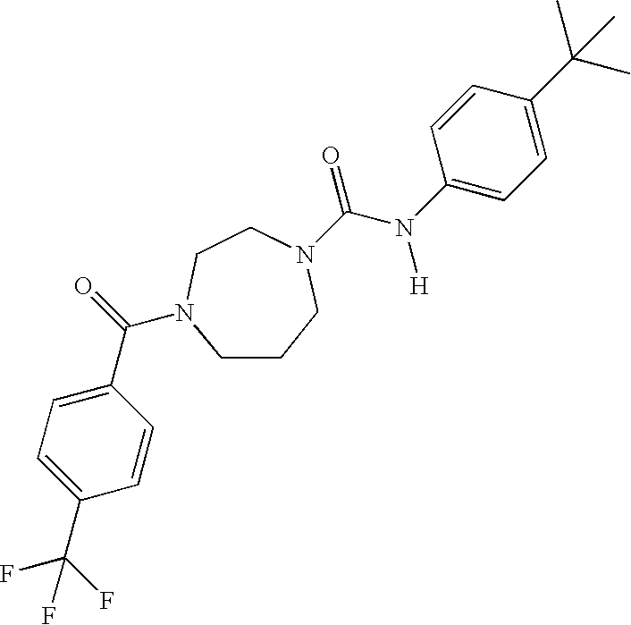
C1CCN(C(=O)N([H])C2=CC=C(C(C)(C)C)C=C2)CCN1C(=O)C1=CC=C(C(F)(F)F)C=C1
